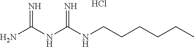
NC(NC(NCCCCCC)=N)=N.Cl
